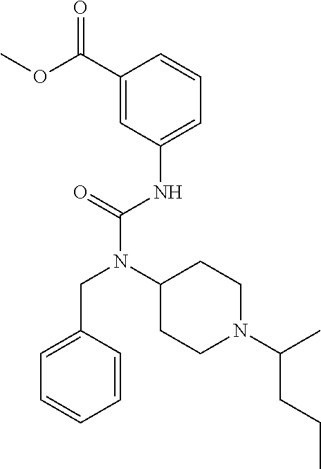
C1=C(CN(C(NC2=CC=CC(C(OC)=O)=C2)=O)C2CCN(C(CCC)C)CC2)C=CC=C1
